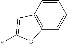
*C1=CC2=C(C=CC=C2)O1
